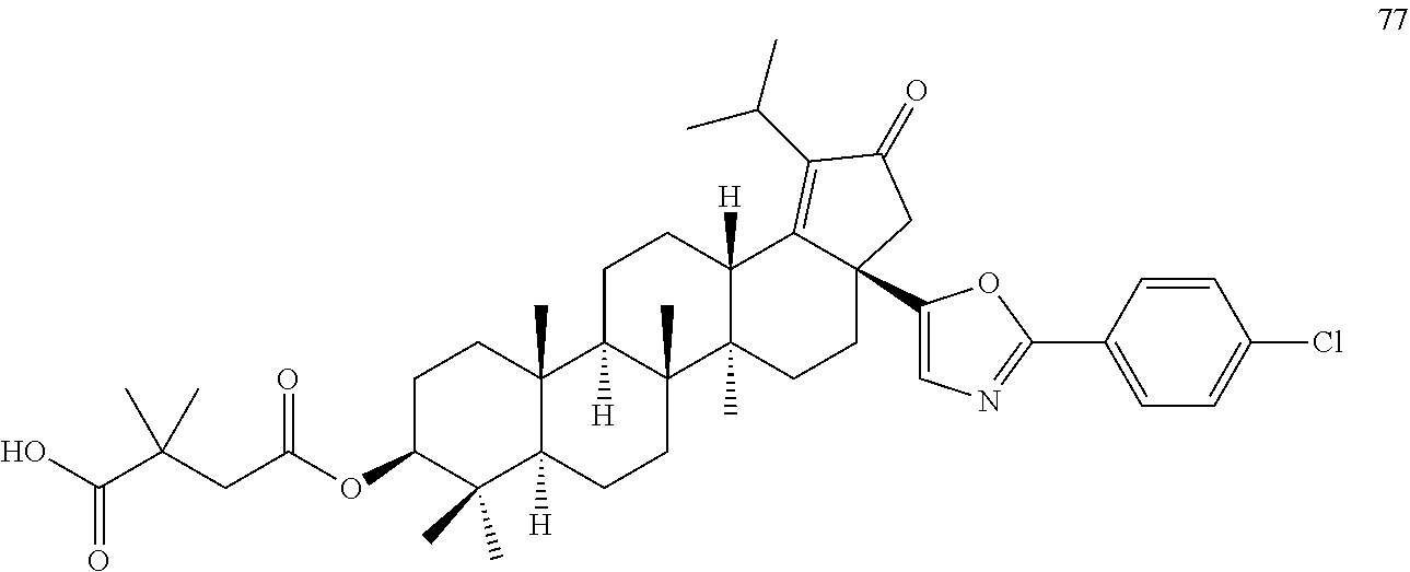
C1C(OC(CC(C(O)=O)(C)C)=O)C(C)(C)C2([H])C(C)(C1)C1([H])C(C)(CC2)C2(C)C([H])(CC1)C1=C(C(C)C)C(=O)CC1(C1=CN=C(C3=CC=C(Cl)C=C3)O1)CC2
